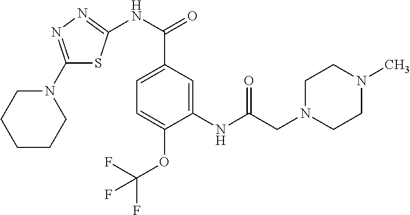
C1(N2CCCCC2)=NN=C(NC(C2=CC=C(OC(F)(F)F)C(NC(=O)CN3CCN(C)CC3)=C2)=O)S1
